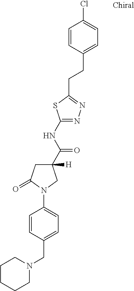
C1CCCN(CC2=CC=C(N3C(=O)CC(C(NC4=NN=C(CCC5=CC=C(Cl)C=C5)S4)=O)([H])C3)C=C2)C1
